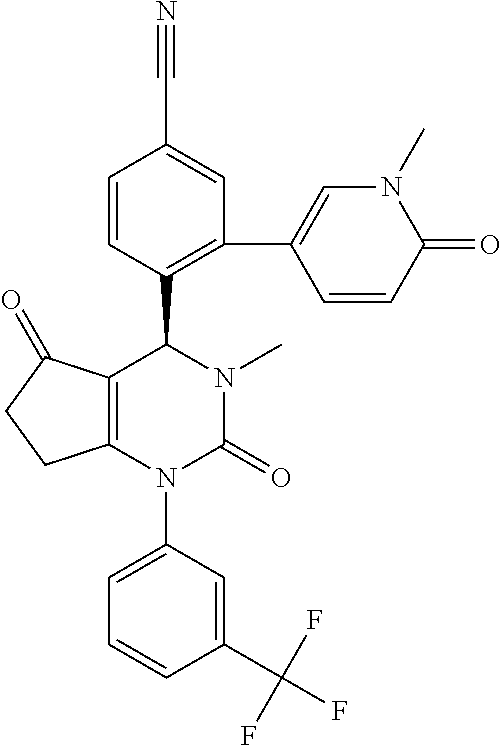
C12=C(N(C3=CC=CC(C(F)(F)F)=C3)C(=O)N(C)C1C1=C(C3=CN(C)C(=O)C=C3)C=C(C#N)C=C1)CCC2=O
